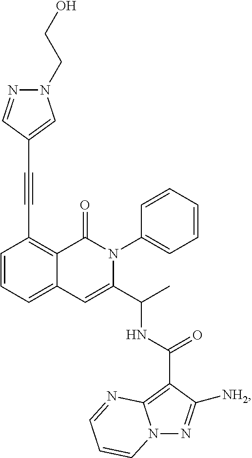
C1=CC=C2C(=C1C#CC1=CN(CCO)N=C1)C(=O)N(C1=CC=CC=C1)C(C(C)NC(=O)C1=C3N(N=C1[NH2])C=CC=N3)=C2
